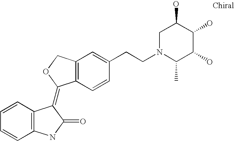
C12=C(C=CC(CCN3CC(O)C(O)C(O)C3C)=C1)C(=C1C3=C(C=CC=C3)NC1=O)OC2
